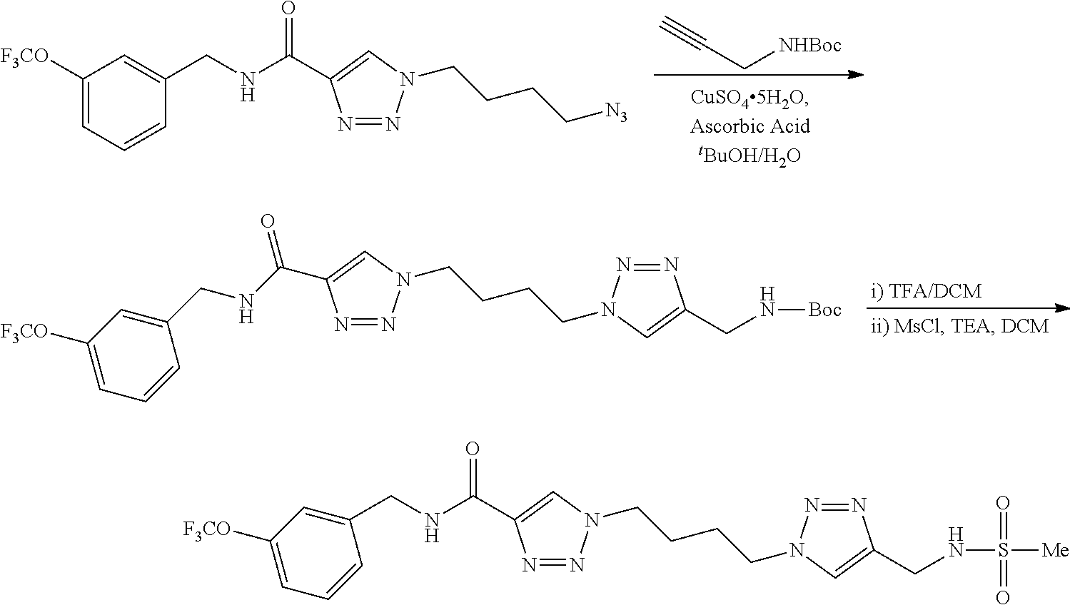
[i) TFA/DCM].C(C1=CN(CCCCN2N=NC(CN[Boc])=C2)N=N1)(NCC1=CC([F3CO])=CC=C1)=O.C([NHBoc])C#C.C(C1=CN(CCCC[N3])N=N1)(NCC1=CC([F3CO])=CC=C1)=O.N1=NN(CCCCN2N=NC(CNS([Me])(=O)=O)=C2)C=C1C(NCC1=CC([F3CO])=CC=C1)=O
